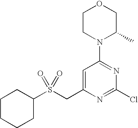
C1=C(CS(C2CCCCC2)(=O)=O)N=C(Cl)N=C1N1CCOCC1C
